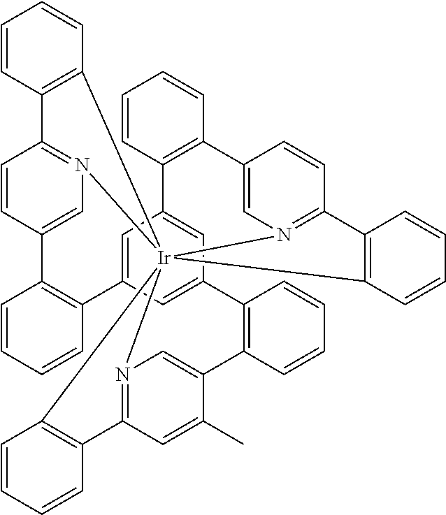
C1=C2C=C3C=C1C1=C(C=CC=C1)C1=CN4=C(C=C1)C1=C(C=CC=C1)[Ir]415(N4=C(C=C(C)C(=C4)C4=C3C=CC=C4)C3=C1C=CC=C3)N1=C(C=CC(=C1)C1=C2C=CC=C1)C1=C5C=CC=C1
